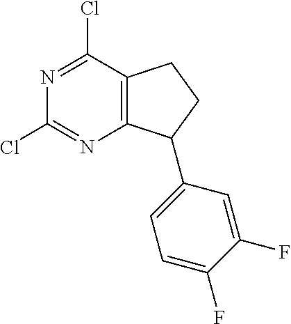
N1=C(Cl)C2=C(N=C1Cl)C(C1=CC=C(F)C(F)=C1)CC2
